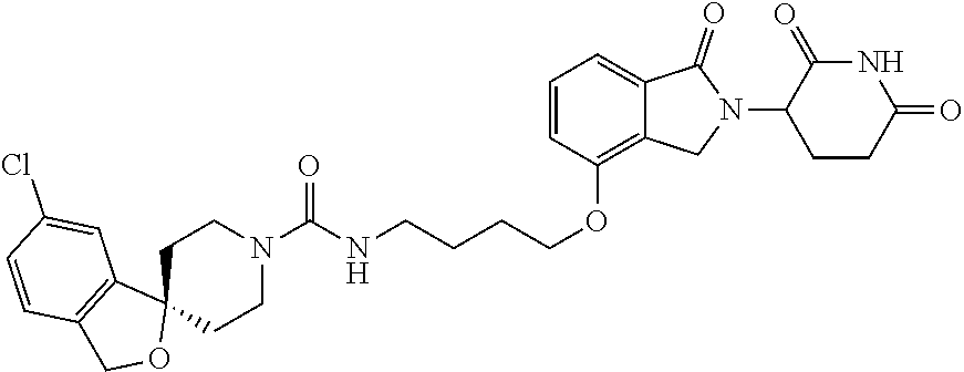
C(CCCOC1=C2C(=CC=C1)C(=O)N(C1CCC(=O)NC1=O)C2)NC(N1CCC2(CC1)C1=C(CO2)C=CC(Cl)=C1)=O
